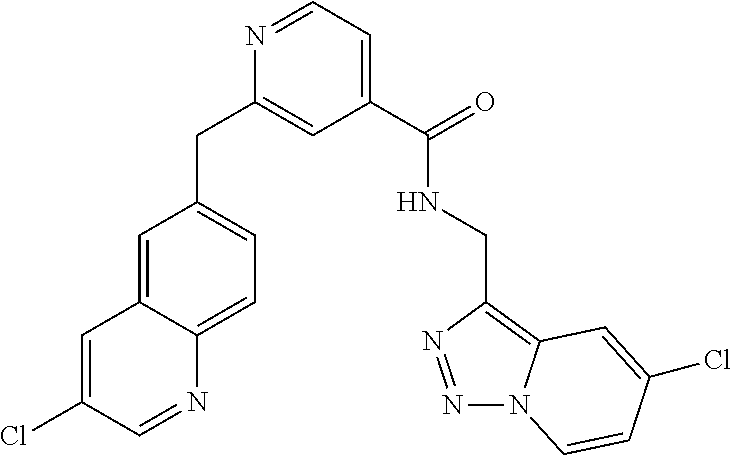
C1=C2C(=CC=C1CC1=CC(C(=O)NCC3=C4N(N=N3)C=CC(Cl)=C4)=CC=N1)N=CC(Cl)=C2
